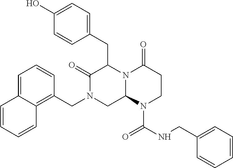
C1=CC=CC2=C(CN3CC4N(C(CC5=CC=C(O)C=C5)C3=O)C(=O)CCN4C(NCC3=CC=CC=C3)=O)C=CC=C12
